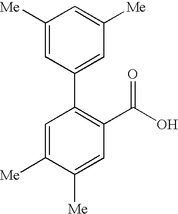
C1(C2=C(C(O)=O)C=C([Me])C([Me])=C2)=CC([Me])=CC([Me])=C1
